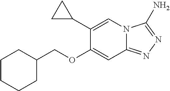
C1(C2CC2)=CN2C(=NN=C2N)C=C1OCC1CCCCC1
